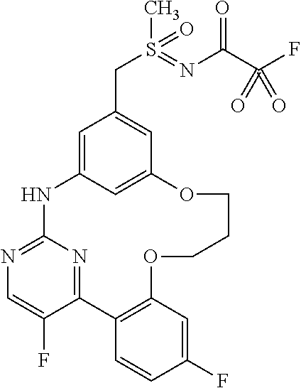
C1=C2C=C(C=C1CS(C)(=O)=NC(C(F)(=O)=O)=O)OCCCOC1=C(C3=NC(=NC=C3F)N2)C=CC(F)=C1
